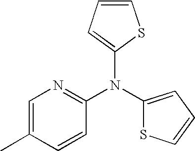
C1=C(C)C=CC(N(C2=CC=CS2)C2=CC=CS2)=N1
